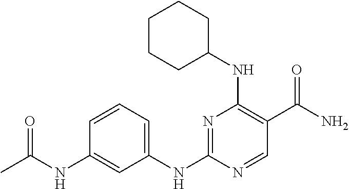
CC(NC1=CC(NC2=NC(NC3CCCCC3)=C(C(N)=O)C=N2)=CC=C1)=O
